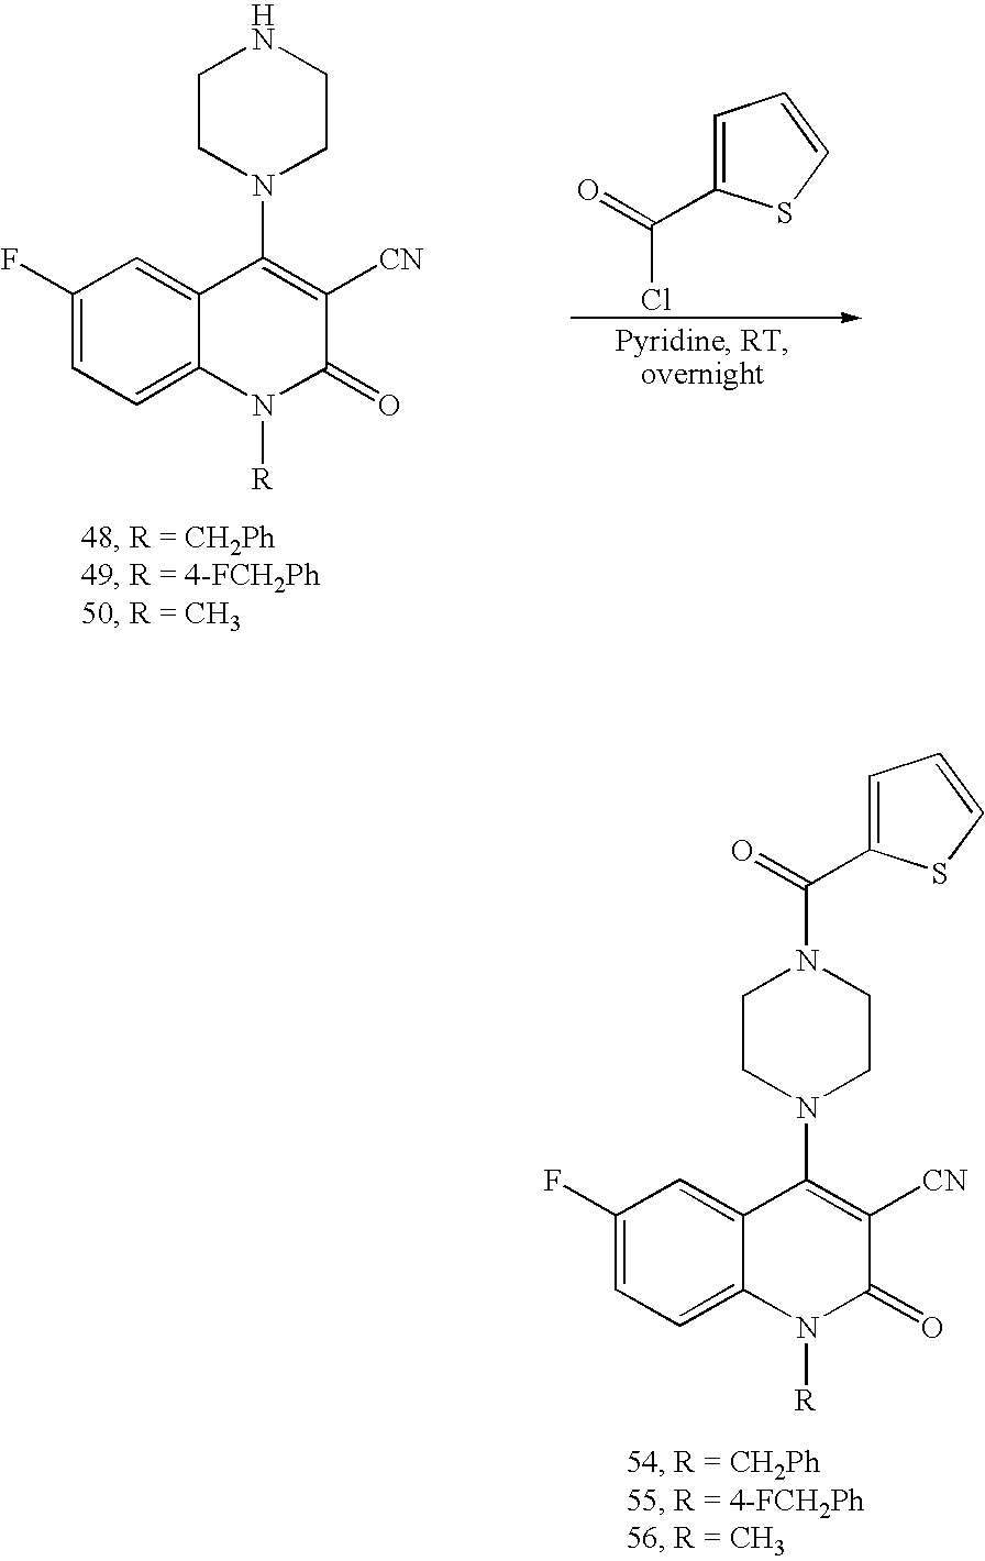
C1(F)=CC=C2C(=C1)C(N1CCNCC1)=C([CN])C(=O)N2[R].C1=C(C(=O)Cl)SC=C1.C1(F)=CC=C2C(=C1)C(N1CCN(C(C3=CC=CS3)=O)CC1)=C([CN])C(=O)N2[R]
